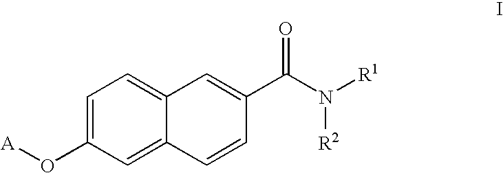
C1=C(O[A])C=C2C(=C1)C=C(C(N([R1])[R2])=O)C=C2
